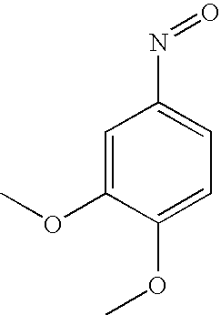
C1=C(OC)C(OC)=CC=C1N=O
